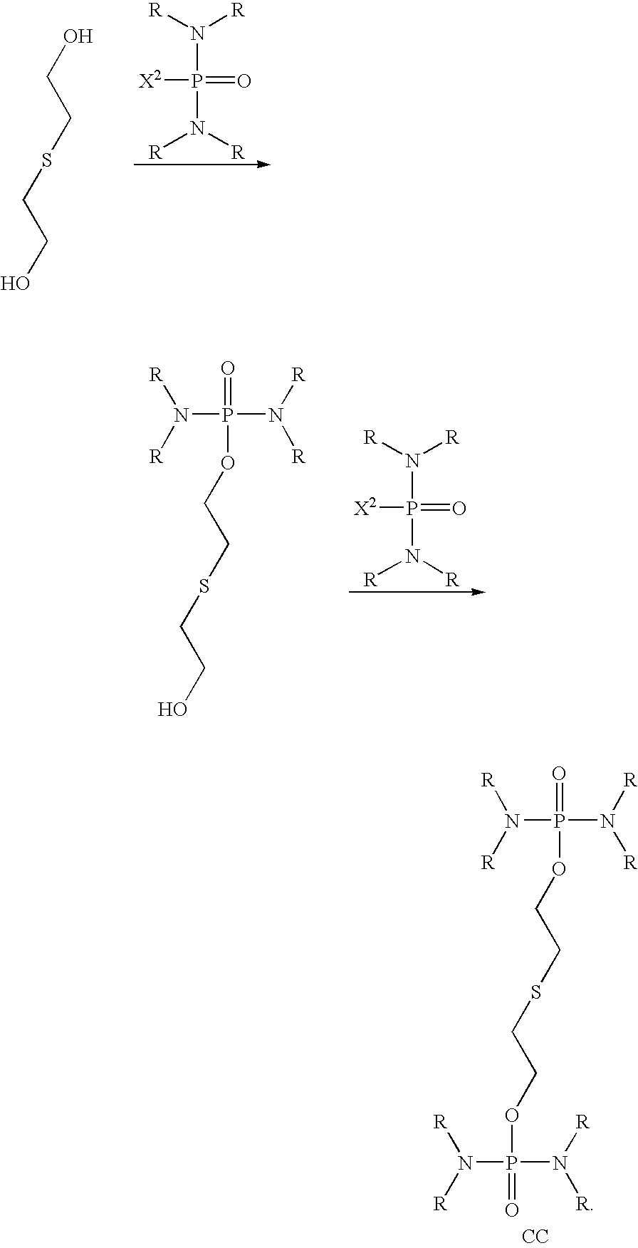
N(P(N([R])[R])(=O)OCCSCCOP(N([R])[R])(N([R])[R])=O)([R])[R].[CC].[X2]P(=O)(N([R])[R])N([R])[R].OCCSCCO.[X2]P(=O)(N([R])[R])N([R])[R].N(P(N([R])[R])(=O)OCCSCCO)([R])[R]
